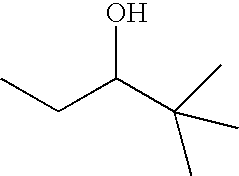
CCC(C(C)(C)C)O
